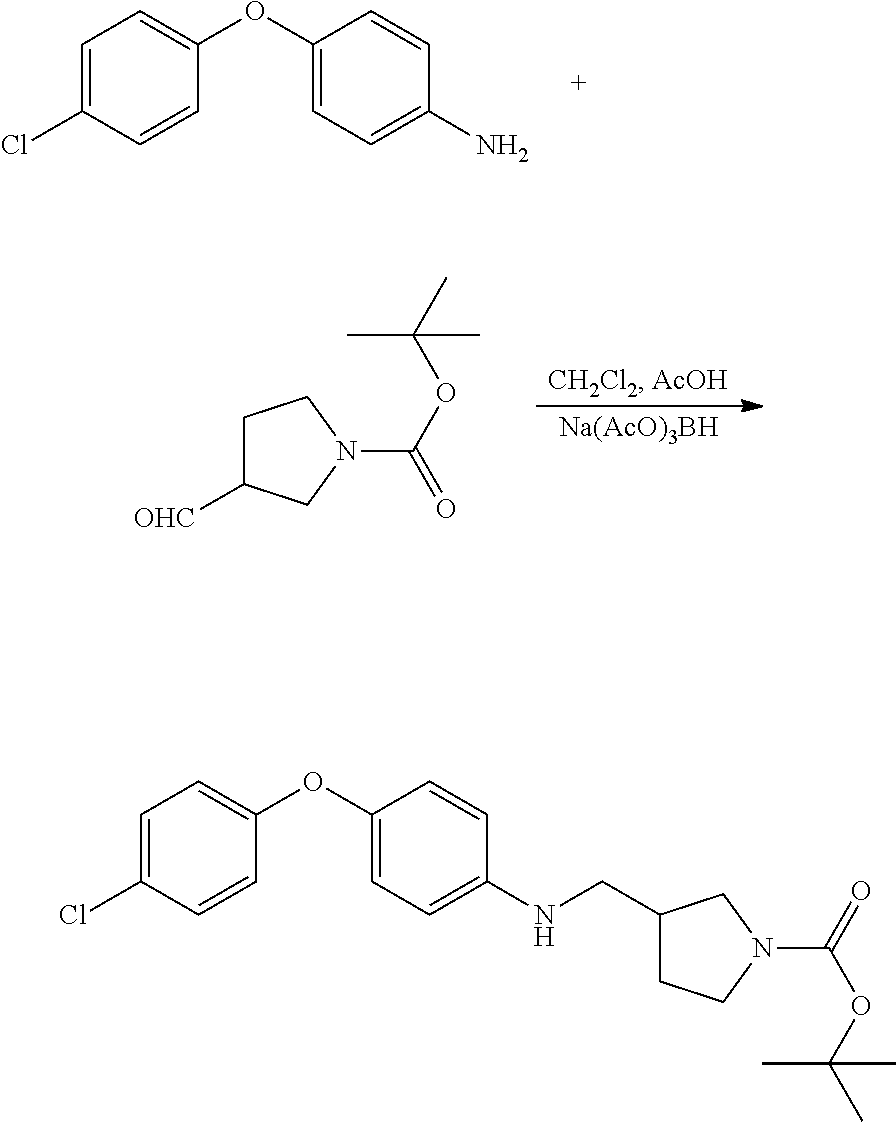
NC1=CC=C(OC2=CC=C(Cl)C=C2)C=C1.[Na(AcO)3BH].C1C([OHC])CN(C(OC(C)(C)C)=O)C1.C1(OC2=CC=C(Cl)C=C2)=CC=C(NCC2CCN(C(OC(C)(C)C)=O)C2)C=C1
